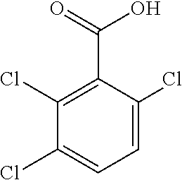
C1(Cl)=C(C(=O)O)C(Cl)=CC=C1Cl
